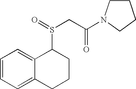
C1=CC=C2C(=C1)C(S(=O)CC(=O)N1CCCC1)CCC2
